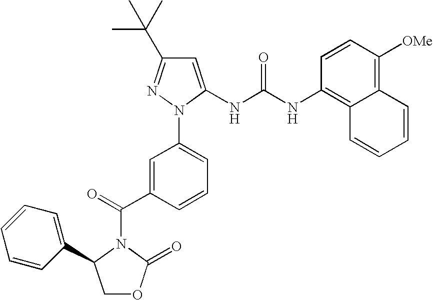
C1=C(C(=O)N2C(=O)OCC2C2=CC=CC=C2)C=CC=C1N1N=C(C(C)(C)C)C=C1NC(NC1=C2C(=C([OMe])C=C1)C=CC=C2)=O
